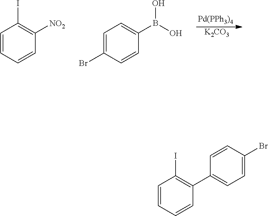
[Pd(PPh3)4].[K2CO3].C1=CC=CC([NO2])=C1I.C1=C(Br)C=CC(B(O)O)=C1.C1=CC=CC(C2=CC=C(Br)C=C2)=C1I
